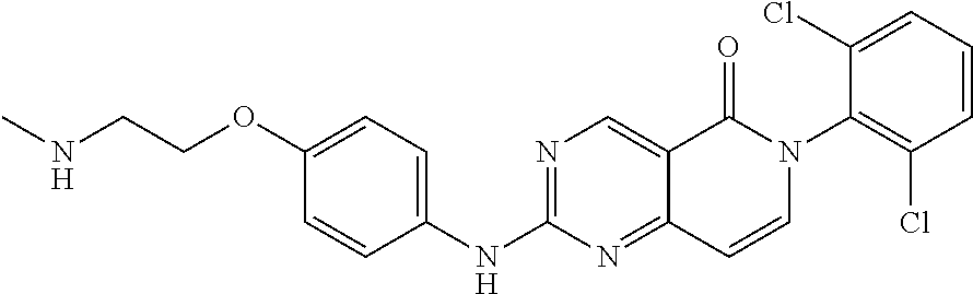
C(COC1=CC=C(NC2=NC=C3C(=N2)C=CN(C2=C(Cl)C=CC=C2Cl)C3=O)C=C1)NC
